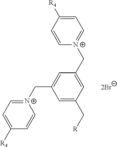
C1=C([R4])C=C[N+](CC2=CC(C[R])=CC(C[N+]3=CC=C([R4])C=C3)=C2)=C1
